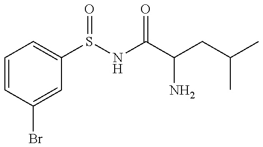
C1=CC(Br)=CC(S(NC(C(CC(C)C)N)=O)=O)=C1
